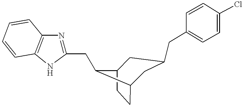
C1(CC2C3CCC2CC(CC2=CC=C(Cl)C=C2)C3)=NC2=C(N1)C=CC=C2
